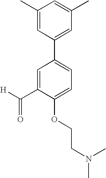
C1=C(C([H])=O)C(OCCN(C)C)=CC=C1C1=CC(C)=CC(C)=C1
